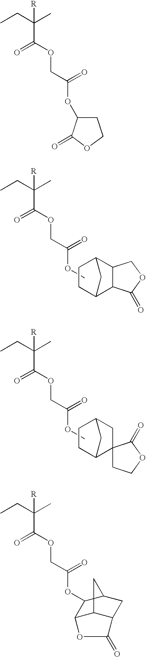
COC(COC(C(CC)(C)[R])=O)=O.C1C2C3C(C(C1)C2)COC3=O.COC(COC(C(CC)(C)[R])=O)=O.C1C2C3(CC(C1)C2)CCOC3=O.CCC(C)(C(=O)OCC(OC1CCOC1=O)=O)[R].CCC(C)(C(=O)OCC(OC1C2C3C(CC1C3)C(=O)O2)=O)[R]
